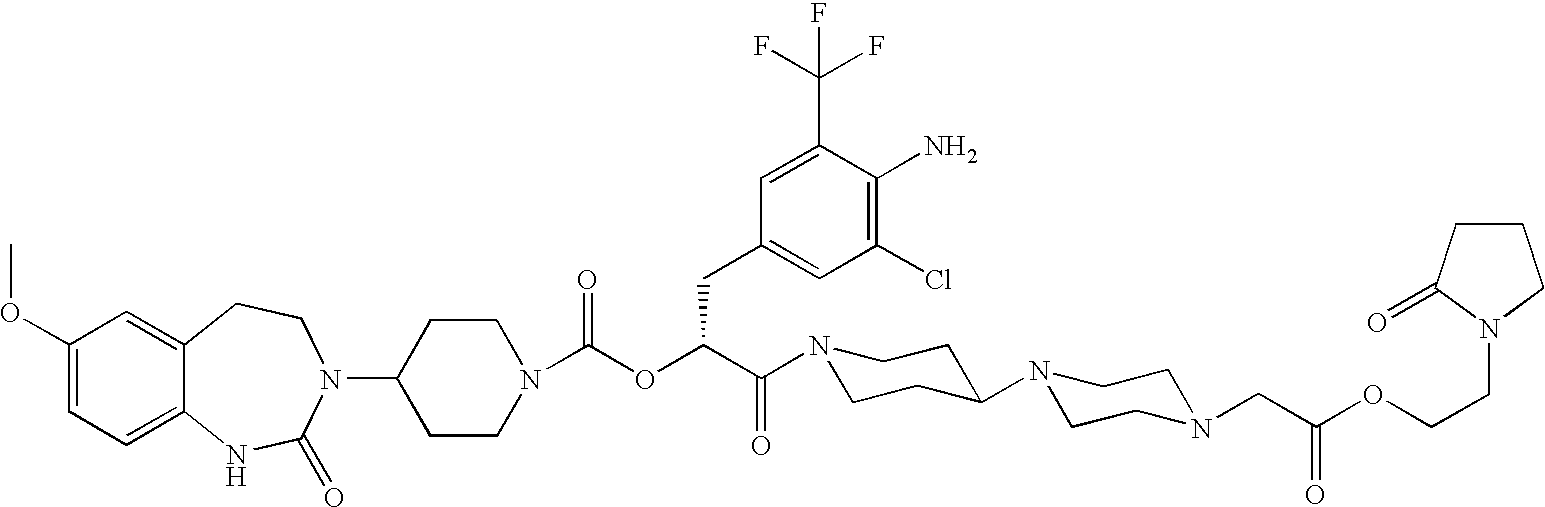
C1(OC)=CC=C2C(=C1)CCN(C1CCN(C(OC(C(N3CCC(N4CCN(CC(OCCN5C(=O)CCC5)=O)CC4)CC3)=O)CC3=CC(Cl)=C(N)C(C(F)(F)F)=C3)=O)CC1)C(=O)N2
